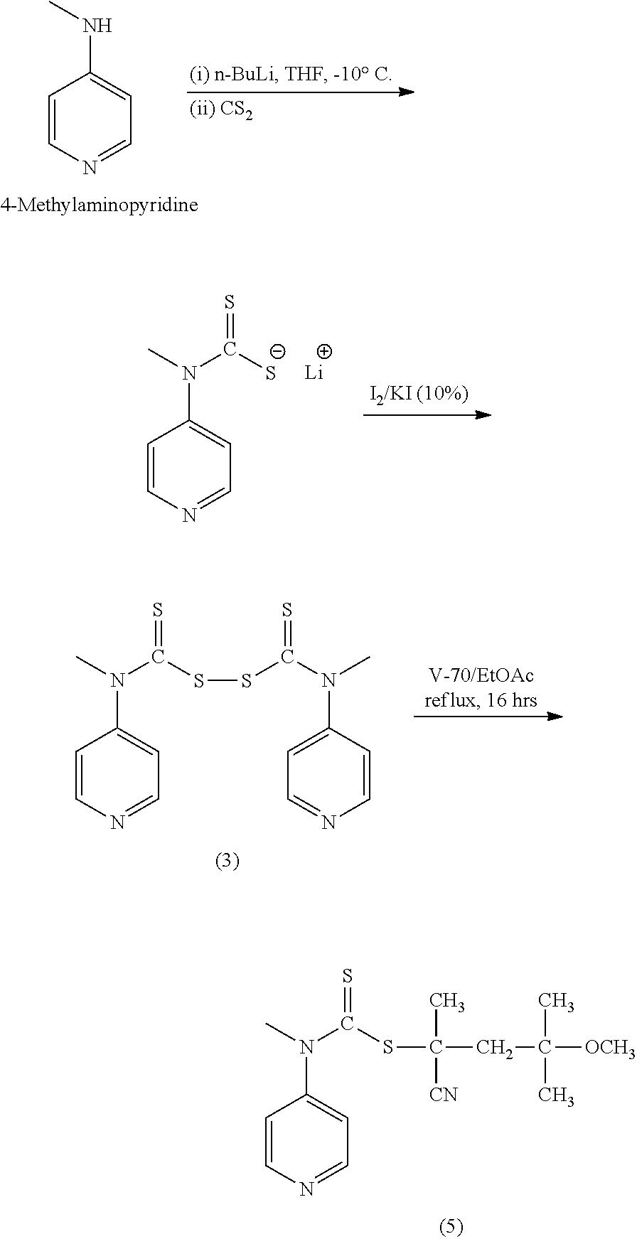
C1=CN=CC=C1NC.C1=CN=CC=C1N(C)C([S-])=S.[Li].C1=CN=CC=C1N(C)C(SSC(N(C)C1=CC=NC=C1)=S)=S.C1=CN=CC=C1N(C)C(SC(CC([OCH3])(C)C)(C)[CN])=S
